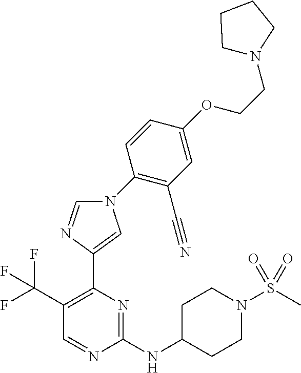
C1(NC2CCN(S(C)(=O)=O)CC2)=NC(C2=CN(C3=C(C#N)C=C(OCCN4CCCC4)C=C3)C=N2)=C(C(F)(F)F)C=N1
